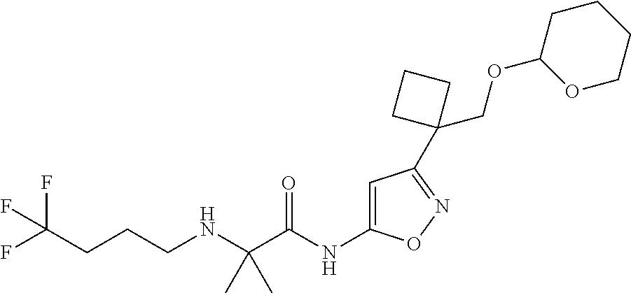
C(C(NC1=CC(C2(COC3OCCCC3)CCC2)=NO1)=O)(NCCCC(F)(F)F)(C)C
